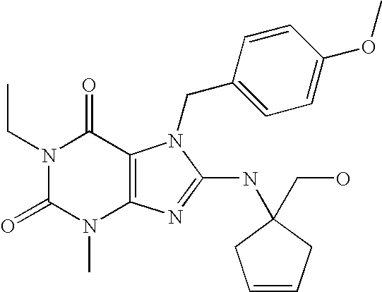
N1(CC)C(=O)N(C)C2=C(C1=O)N(CC1=CC=C(OC)C=C1)C(NC1(CO)CC=CC1)=N2
